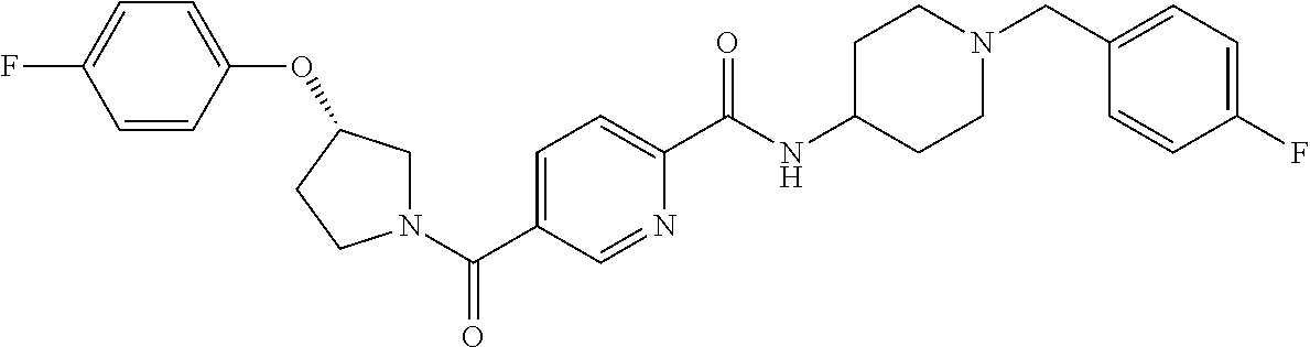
N1(C(C2=CC=C(C(NC3CCN(CC4=CC=C(F)C=C4)CC3)=O)N=C2)=O)CC(OC2=CC=C(F)C=C2)CC1
